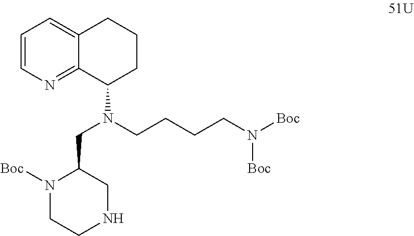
C1=CN=C2C(=C1)CCCC2N(CC1CNCCN1[Boc])CCCCN([Boc])[Boc]
